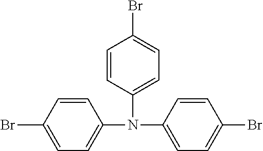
C1(N(C2=CC=C(Br)C=C2)C2=CC=C(Br)C=C2)=CC=C(Br)C=C1
